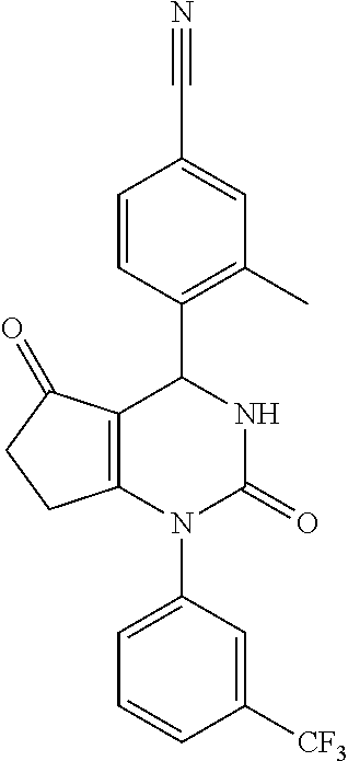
C1=CC(C2NC(=O)N(C3=CC=CC([CF3])=C3)C3=C2C(=O)CC3)=C(C)C=C1C#N
